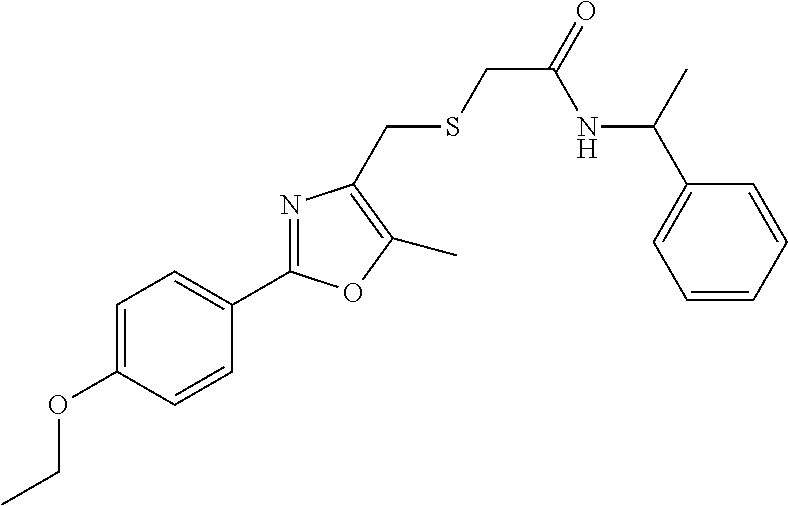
CCOC1=CC=C(C2=NC(CSCC(=O)NC(C3=CC=CC=C3)C)=C(C)O2)C=C1
